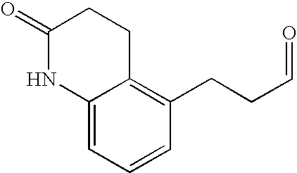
C12=CC=CC(CCC=O)=C1CCC(=O)N2
